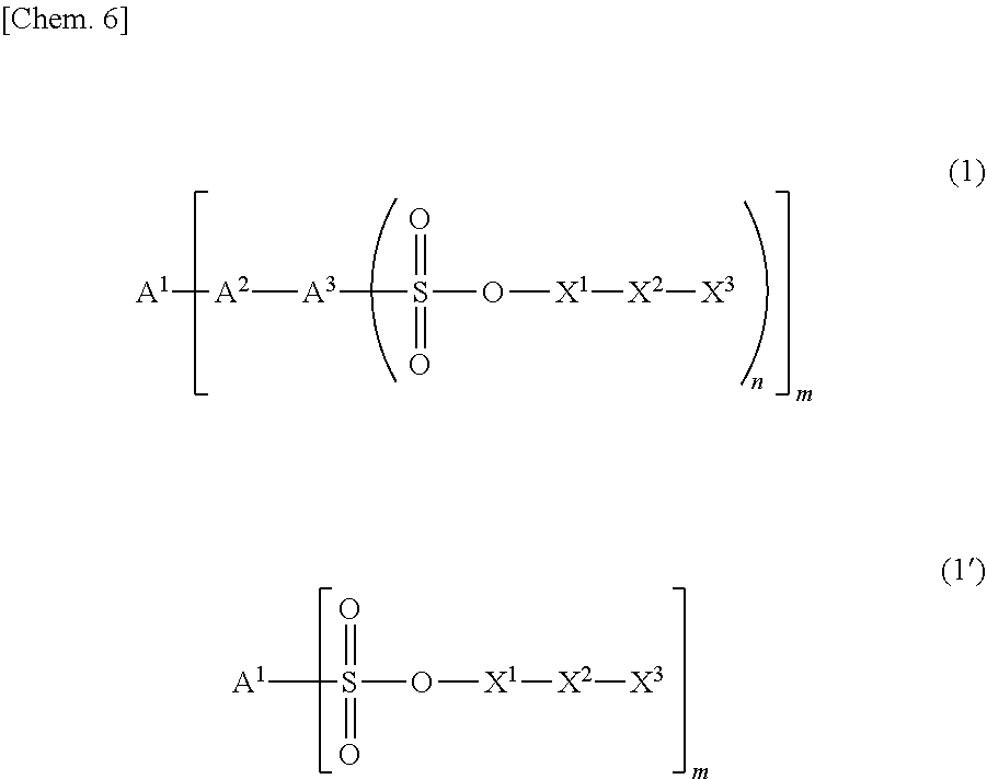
[A1][A2][A3]S(O[X1][X2][X3])(=O)=O.[A1]S(O[X1][X2][X3])(=O)=O
